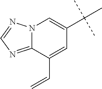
N12C(=NC=N1)C(C=C)=CC(C(C)(C)C)=C2
